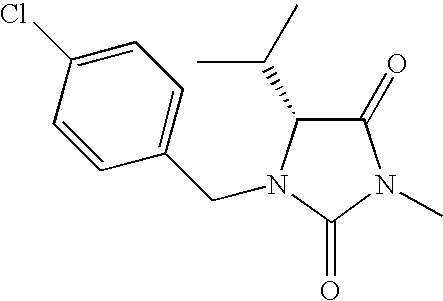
C1=C(Cl)C=CC(CN2C(C(C)C)C(=O)N(C)C2=O)=C1
